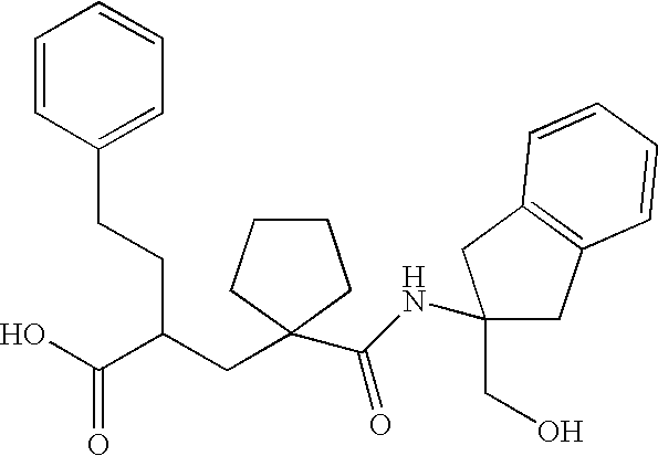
OC(C(CC1(C(NC2(CO)CC3=C(C2)C=CC=C3)=O)CCCC1)CCC1=CC=CC=C1)=O
